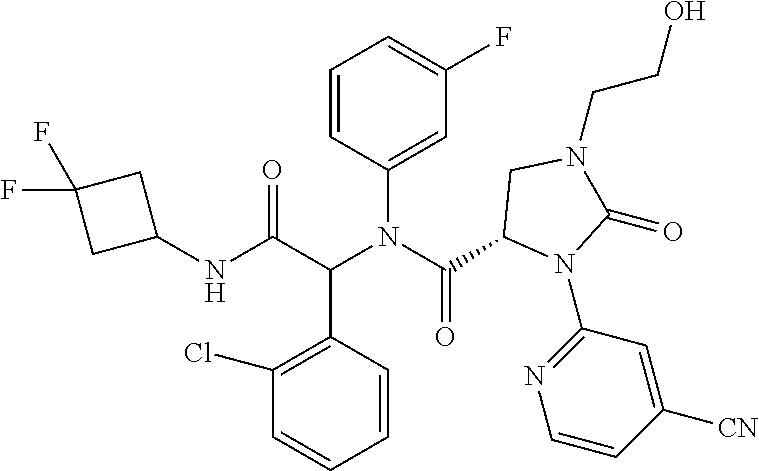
C1=CC(C(C(NC2CC(F)(F)C2)=O)N(C(=O)C2N(C3=NC=CC([CN])=C3)C(=O)N(CCO)C2)C2=CC(F)=CC=C2)=C(Cl)C=C1
